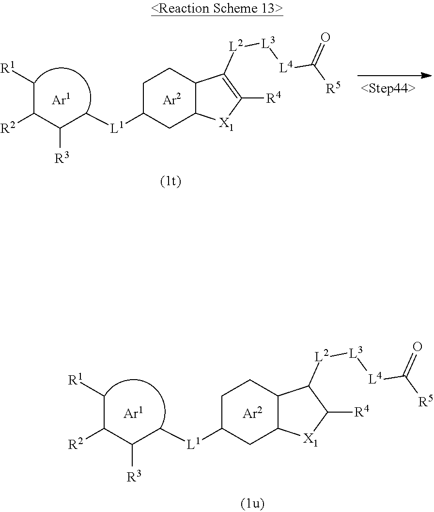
C1C([L1]CC(C([R2])C[R1])[R3])CC2C(C1)C([L2][L3][L4]C([R5])=O)=C([R4])[X1]2.C1C([L1]CC(C([R2])C[R1])[R3])CC2C(C1)C([L2][L3][L4]C([R5])=O)C([R4])[X1]2
